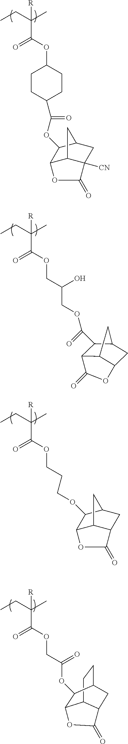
CCC(C)(C(OC1CCC(C(=O)OC2C3C4C([CN])(CC2C4)C(=O)O3)CC1)=O)[R].CCC(C)(C(OCCCOC1C2C3C(CC1C3)C(=O)O2)=O)[R].CCC(C)(C(OCC(COC(=O)C1C2C3C(CC1C3)OC2=O)O)=O)[R].C12CCC3C(OC(COC(C(CC)(C)[R])=O)=O)C1OC(=O)C2C3
